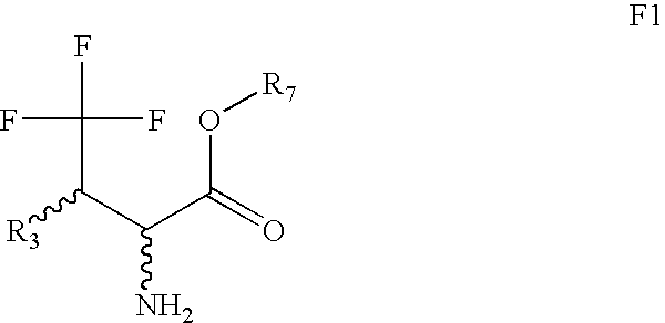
C(C(C(=O)O[R7])N)([R3])C(F)(F)F
